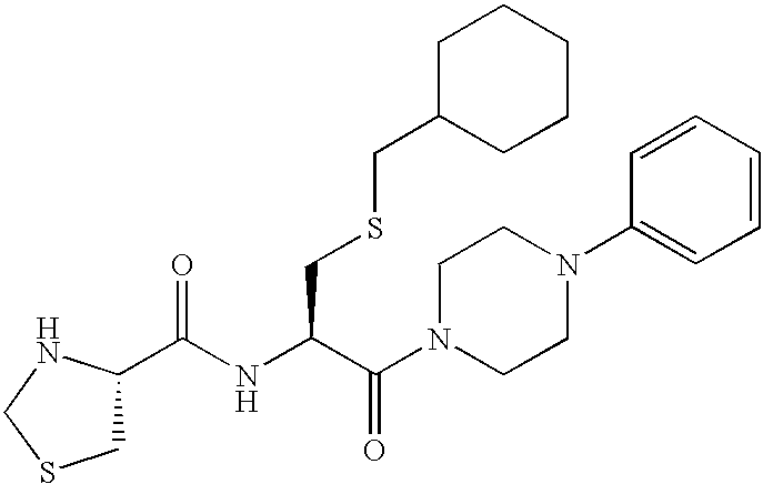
N(C(C(=O)N1CCN(C2=CC=CC=C2)CC1)CSCC1CCCCC1)C(C1CSCN1)=O
